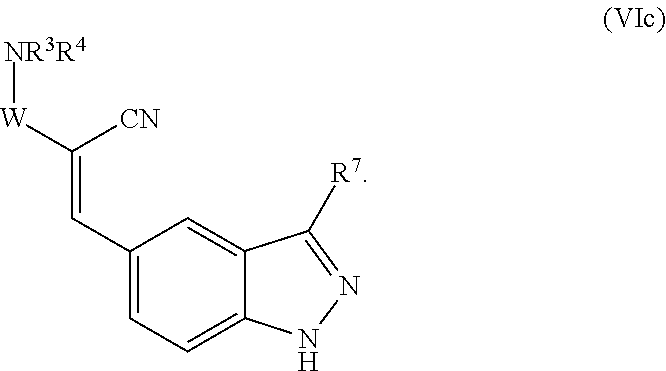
C1(C=C([CN])[W][NR3R4])=CC=C2C(=C1)C([R7])=NN2
